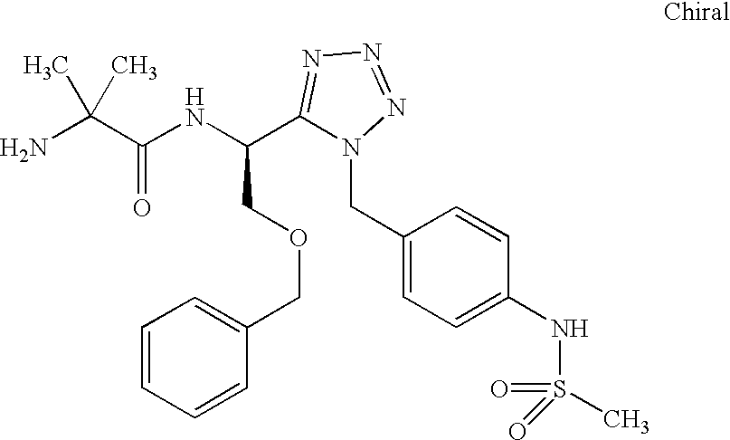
NC(C(NC(C1=NN=NN1CC1=CC=C(NS(C)(=O)=O)C=C1)COCC1=CC=CC=C1)=O)(C)C
